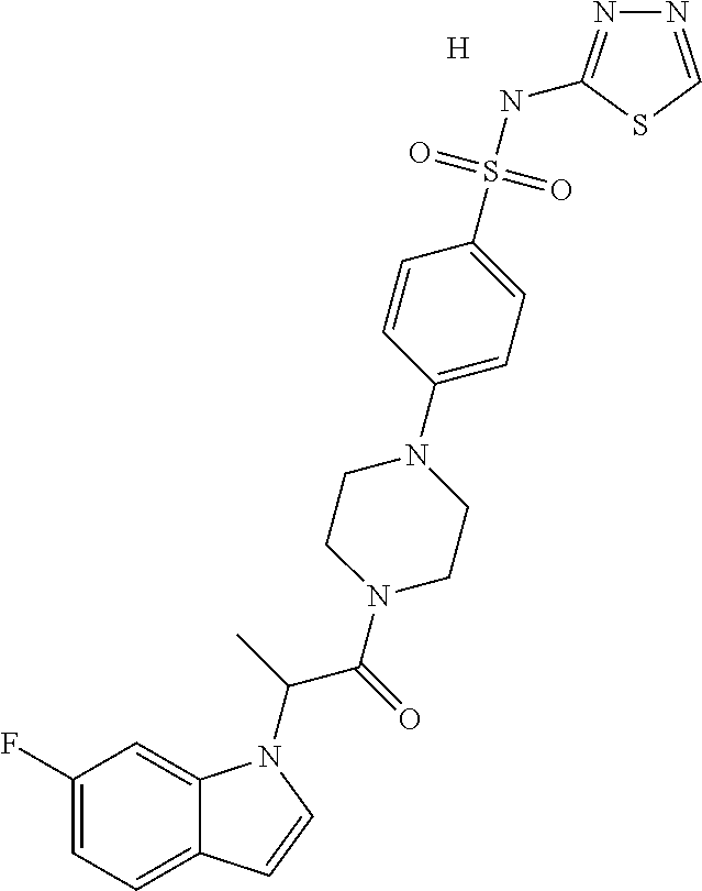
[H].C1(F)=CC=C2C(=C1)N(C(C(N1CCN(C3=CC=C(S(NC4=NN=CS4)(=O)=O)C=C3)CC1)=O)C)C=C2
